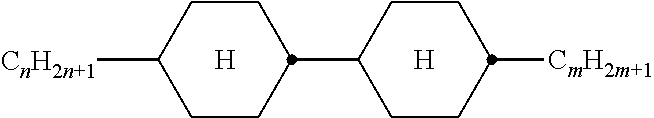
[CmH2m+1]C1CCC(C2CCC([CnH2n+1])CC2)CC1.[H].[H]
